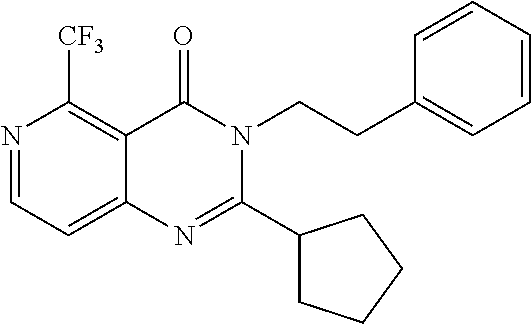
N1=CC=C2C(=C1[CF3])C(=O)N(CCC1=CC=CC=C1)C(C1CCCC1)=N2
